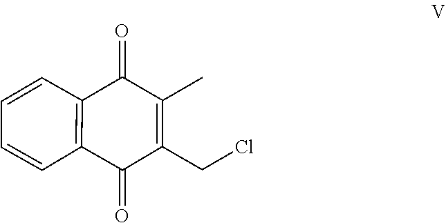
C(C1=C(C)C(=O)C2=C(C1=O)C=CC=C2)Cl
